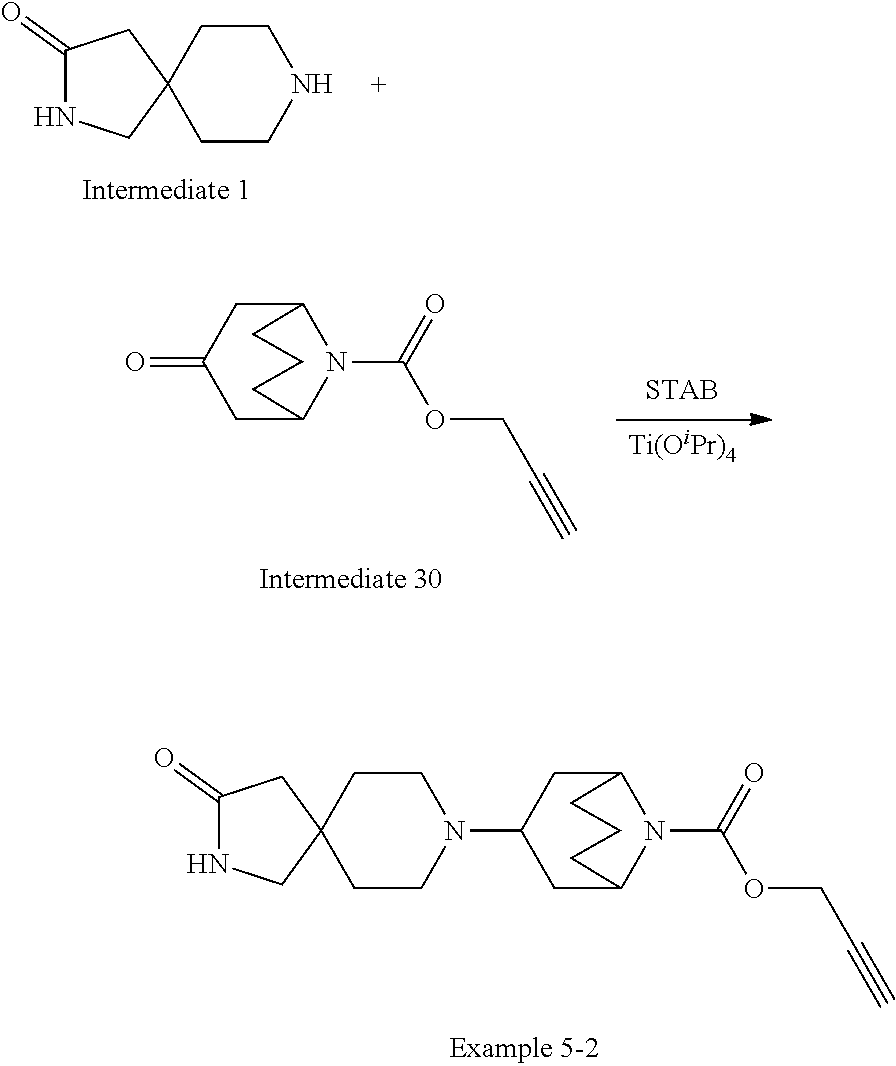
C(=O)(OCC#C)N1C2CC(N3CCC4(CC3)CC(=O)NC4)CC1CCC2.C1CNCCC12CC(=O)NC2.[Ti(OiPr)4].C(=O)(OCC#C)N1C2CC(=O)CC1CCC2
